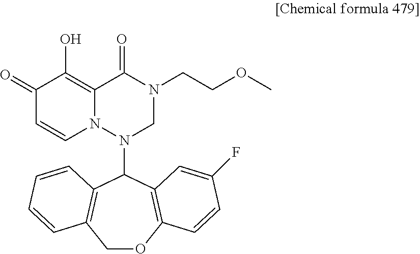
C1OC2=C(C(N3CN(CCOC)C(=O)C4=C(O)C(=O)C=CN34)C3=C1C=CC=C3)C=C(F)C=C2
